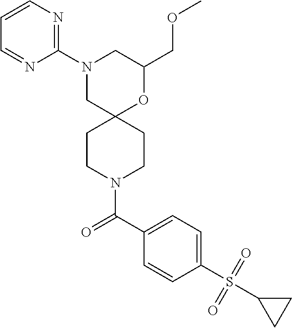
C1(COC)OC2(CN(C3=NC=CC=N3)C1)CCN(C(C1=CC=C(S(C3CC3)(=O)=O)C=C1)=O)CC2
